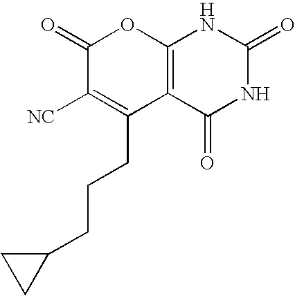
C12=C(C(=O)NC(=O)N1)C(CCCC1CC1)=C([NC])C(=O)O2
